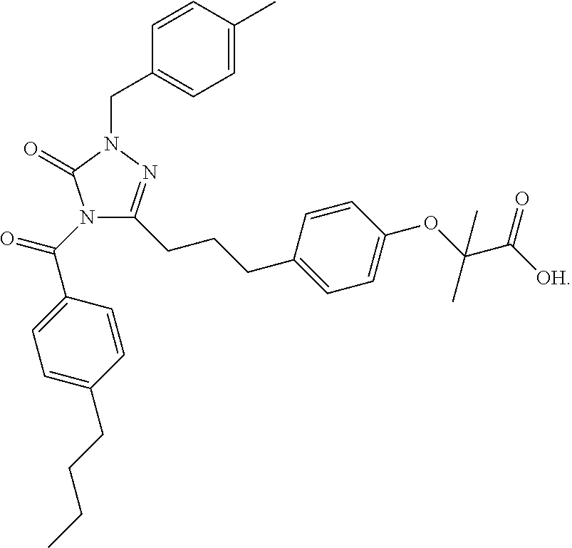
C1=CC(C)=CC=C1CN1N=C(CCCC2=CC=C(OC(C([OH])=O)(C)C)C=C2)N(C(C2=CC=C(CCCC)C=C2)=O)C1=O
